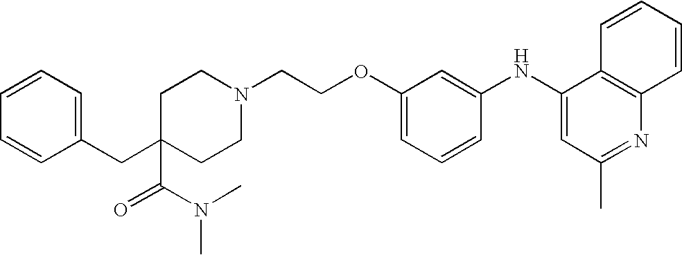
C1(NC2=CC(C)=NC3=C2C=CC=C3)=CC(OCCN2CCC(CC3=CC=CC=C3)(C(N(C)C)=O)CC2)=CC=C1
